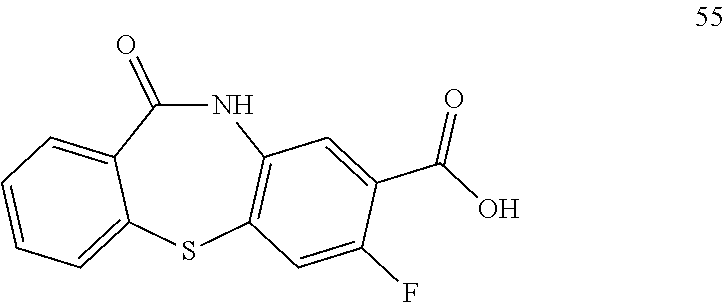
N1C(=O)C2=CC=CC=C2SC2=C1C=C(C(O)=O)C(F)=C2
